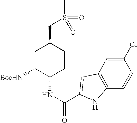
C1C([BocHN])C(NC(=O)C2=CC3=C(C=CC(Cl)=C3)N2)CCC1CS(=O)(C)=O
